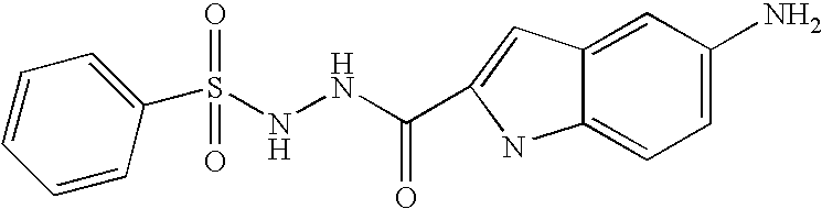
C1=CC(S(NNC(C2=CC3=CC(N)=CC=C3N2)=O)(=O)=O)=CC=C1
